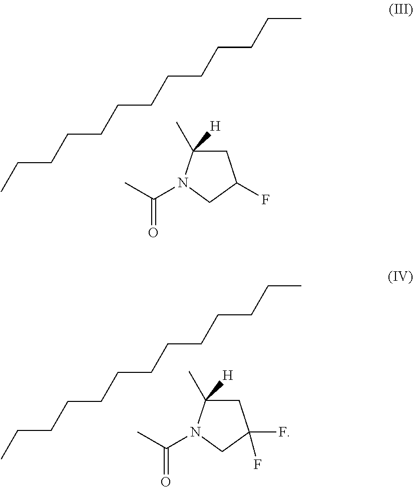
C1(F)CC(C)([H])N(C(C)=O)C1.CCCCCCCCCCCCC.CCCCCCCCCCCCC.C1(F)(F)CC(C)([H])N(C(C)=O)C1
